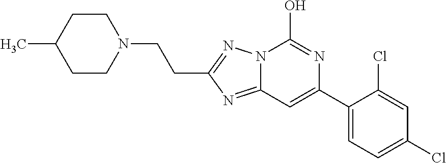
N12C(=NC(CCN3CCC(C)CC3)=N1)C=C(C1=CC=C(Cl)C=C1Cl)N=C2O
